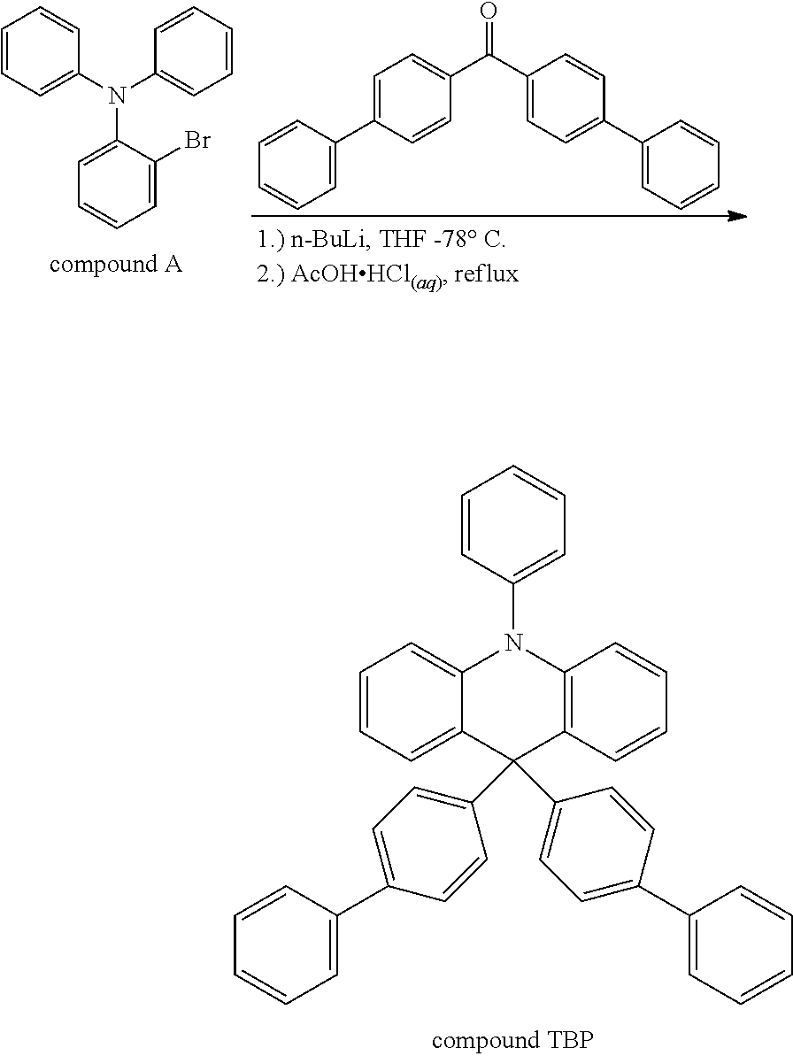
C1=CC=C2C(=C1)N(C1=CC=CC=C1)C1=C(C2(C2=CC=C(C3=CC=CC=C3)C=C2)C2=CC=C(C3=CC=CC=C3)C=C2)C=CC=C1.C1=C(C2=CC=CC=C2)C=CC(C(C2=CC=C(C3=CC=CC=C3)C=C2)=O)=C1.C1=CC=C(N(C2=CC=CC=C2)C2=CC=CC=C2Br)C=C1
